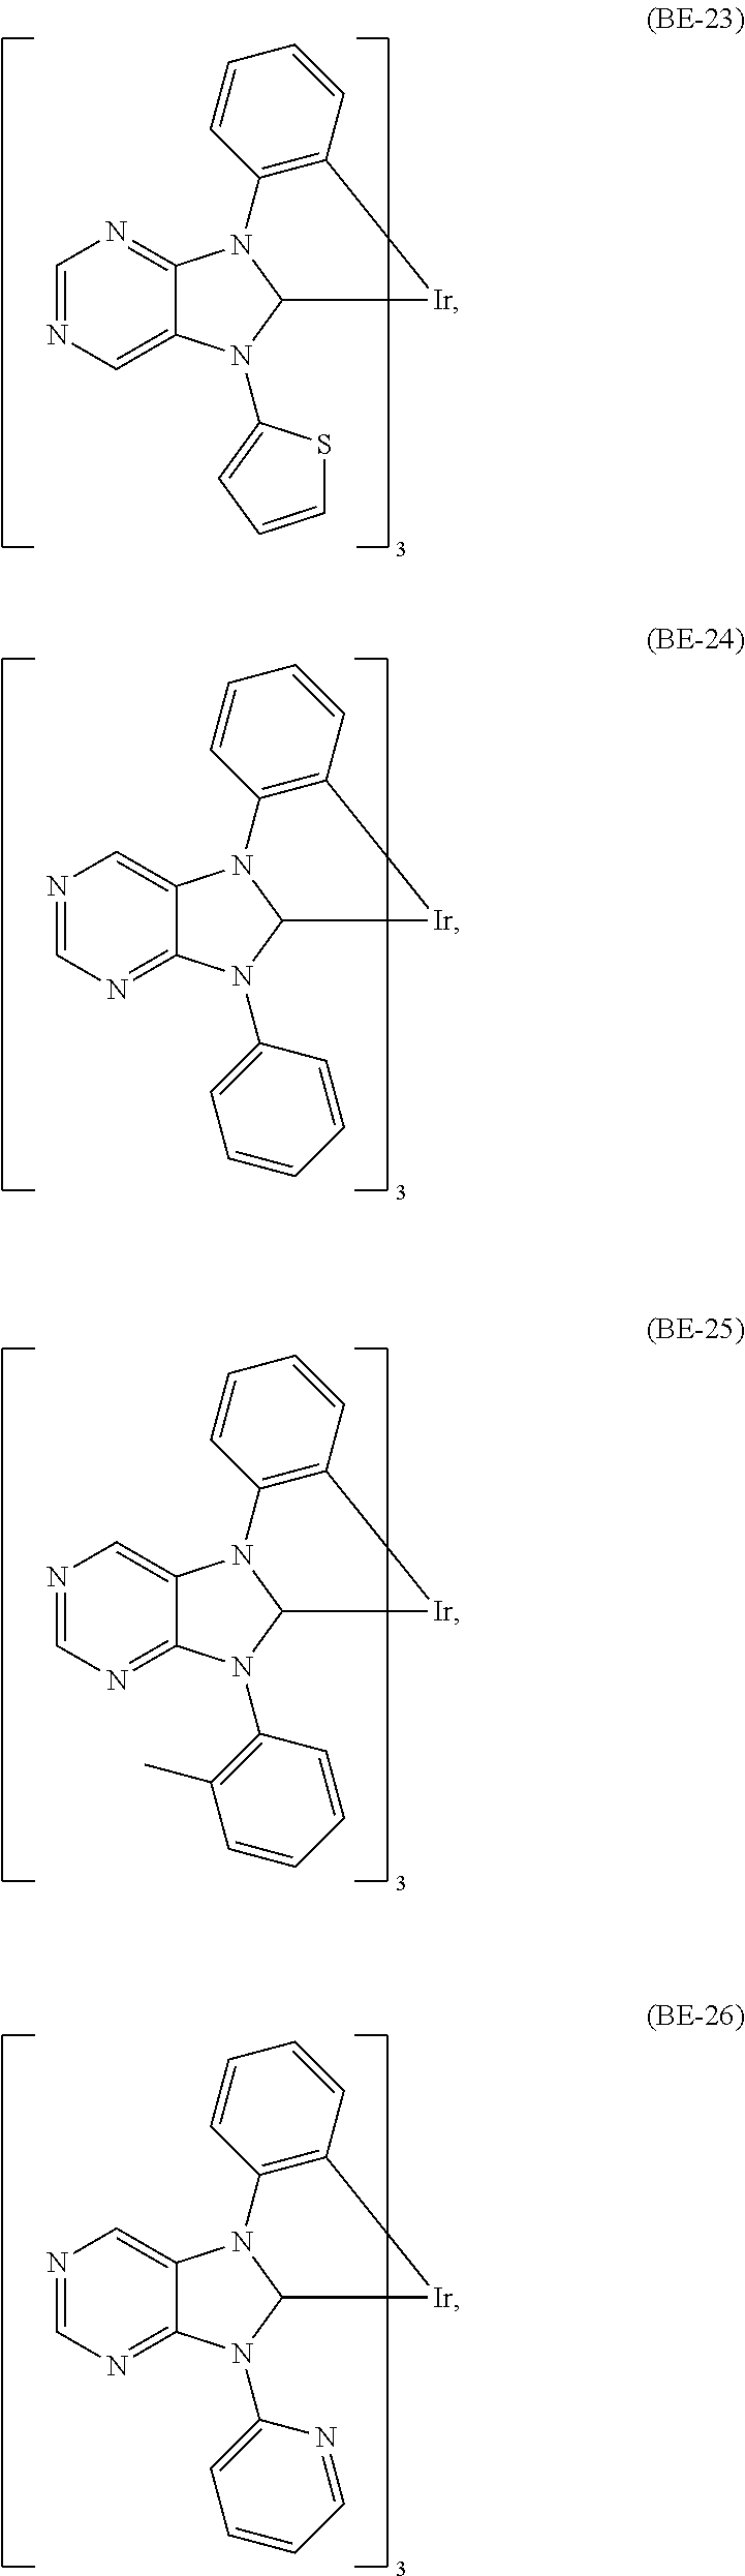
N1=CN=C2C(=C1)N1C(N2C2=CC=CC=N2)[Ir]C2=C1C=CC=C2.C1=NC=C2C(=N1)N1C(N2C2=CC=CS2)[Ir]C2=C1C=CC=C2.N1=CN=C2C(=C1)N1C(N2C2=CC=CC=C2)[Ir]C2=C1C=CC=C2.N1=CN=C2C(=C1)N1C(N2C2=C(C)C=CC=C2)[Ir]C2=C1C=CC=C2
